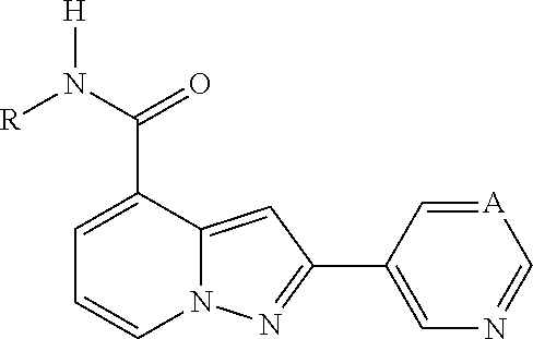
N12N=C(C3=CN=C[A]=C3)C=C1C(C(N([H])[R])=O)=CC=C2
